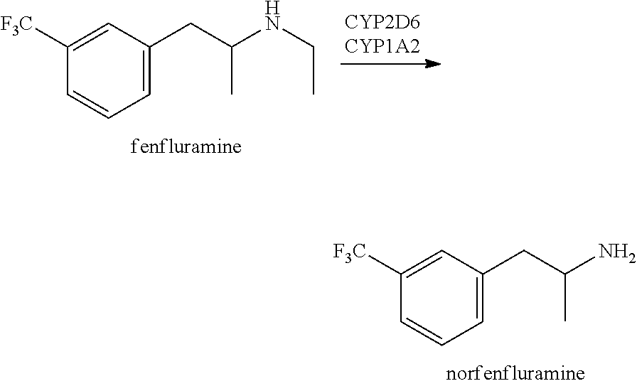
C1([F3C])=CC(CC(C)N)=CC=C1.C1([F3C])=CC(CC(C)NCC)=CC=C1
